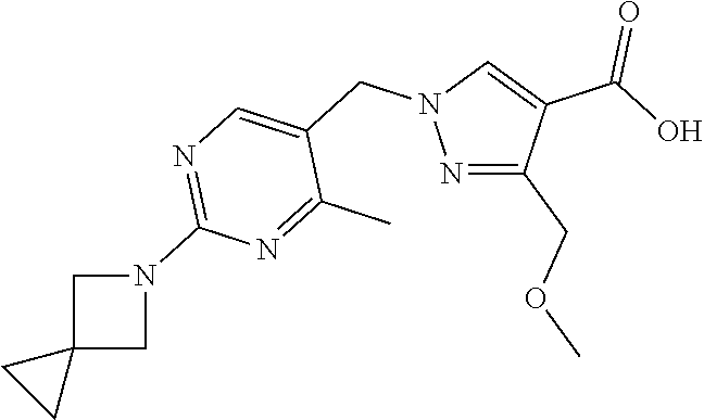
C1(COC)=NN(CC2=CN=C(N3CC4(C3)CC4)N=C2C)C=C1C(O)=O
